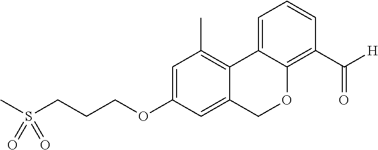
C1=C(OCCCS(C)(=O)=O)C=C2C(=C1C)C1=CC=CC(C([H])=O)=C1OC2
